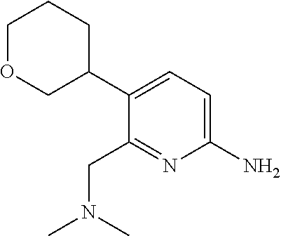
C1OCC(C2=CC=C(N)N=C2CN(C)C)CC1
